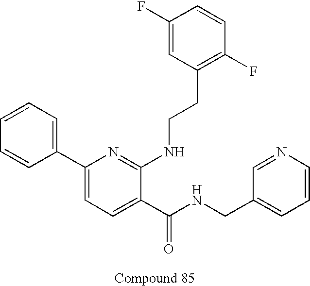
C1=CC(C2=CC=C(C(NCC3=CC=CN=C3)=O)C(NCCC3=C(F)C=CC(F)=C3)=N2)=CC=C1
